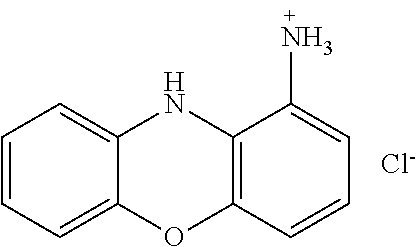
C1=CC=C2C(=C1)NC1=C(O2)C=CC=C1N.[Cl-]
